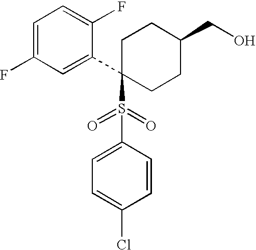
C1=C(F)C=C(C2(S(C3=CC=C(Cl)C=C3)(=O)=O)CCC(CO)CC2)C(F)=C1
